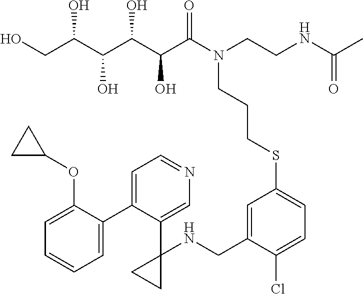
OCC(C(C(C(C(N(CCNC(C)=O)CCCSC1=CC=C(Cl)C(CNC2(C3=CN=CC=C3C3=CC=CC=C3OC3CC3)CC2)=C1)=O)O)O)O)O
